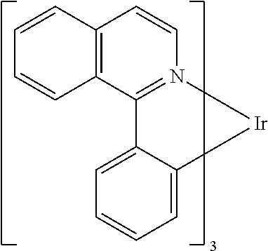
C1=C2C(=CC=C1)[Ir]N1=C2C2=C(C=C1)C=CC=C2
